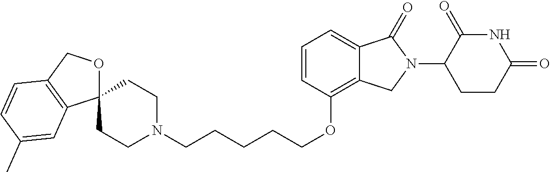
C(CCOC1=C2C(=CC=C1)C(=O)N(C1C(=O)NC(=O)CC1)C2)CCN1CCC2(CC1)OCC1=C2C=C(C)C=C1
